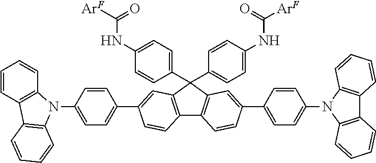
C12=C(C(C3=CC=C(NC([ArF])=O)C=C3)(C3=CC=C(NC([ArF])=O)C=C3)C3=C1C=CC(C1=CC=C(N4C5=C(C6=C4C=CC=C6)C=CC=C5)C=C1)=C3)C=C(C1=CC=C(N3C4=C(C5=C3C=CC=C5)C=CC=C4)C=C1)C=C2
